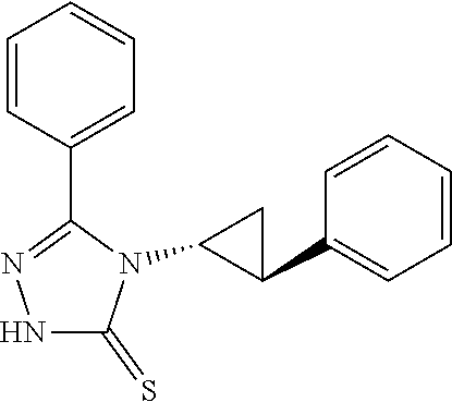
C1=CC(C2=NNC(=S)N2C2C(C3=CC=CC=C3)C2)=CC=C1
